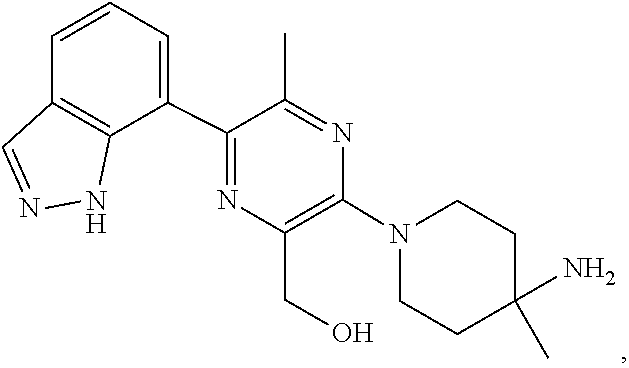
C1C(N)(C)CCN(C2=C(CO)N=C(C3=CC=CC4=C3NN=C4)C(C)=N2)C1
